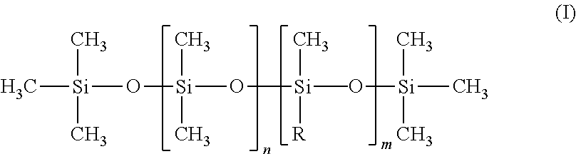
C[Si](O[Si](O[Si](O[Si](C)(C)C)(C)(C)[R])(C)C)(C)C
